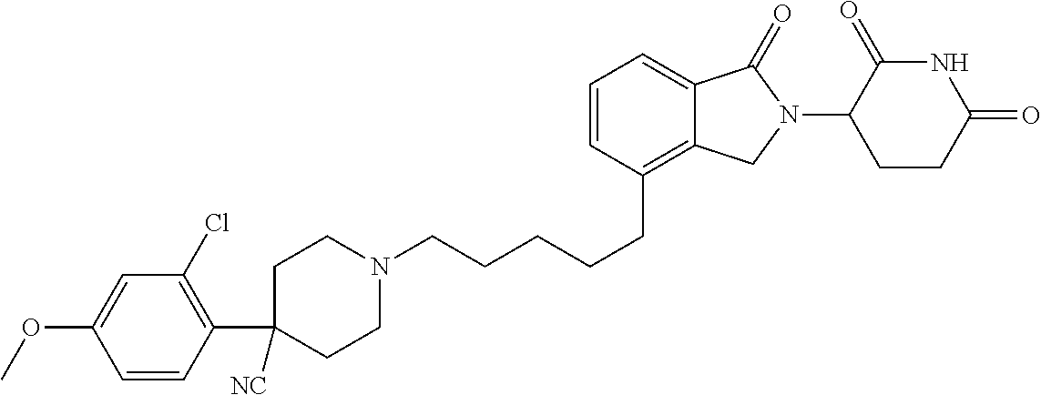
C1CN(CCCCCC2=C3C(=CC=C2)C(=O)N(C2C(=O)NC(=O)CC2)C3)CCC1([NC])C1=C(Cl)C=C(OC)C=C1
